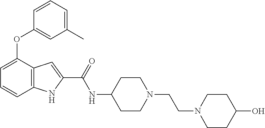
O(C1=CC(C)=CC=C1)C1=CC=CC2=C1C=C(C(NC1CCN(CCN3CCC(O)CC3)CC1)=O)N2
